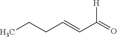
CCCC=CC(=O)[H]
